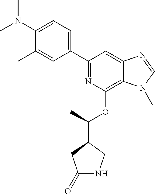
N1=C(C2=CC=C(N(C)C)C(C)=C2)C=C2C(=C1OC(C)C1CNC(=O)C1)N(C)C=N2
